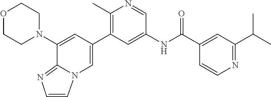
O1CCN(C2=CC(C3=C(C)N=CC(NC(C4=CC(C(C)C)=NC=C4)=O)=C3)=CN3C=CN=C23)CC1
